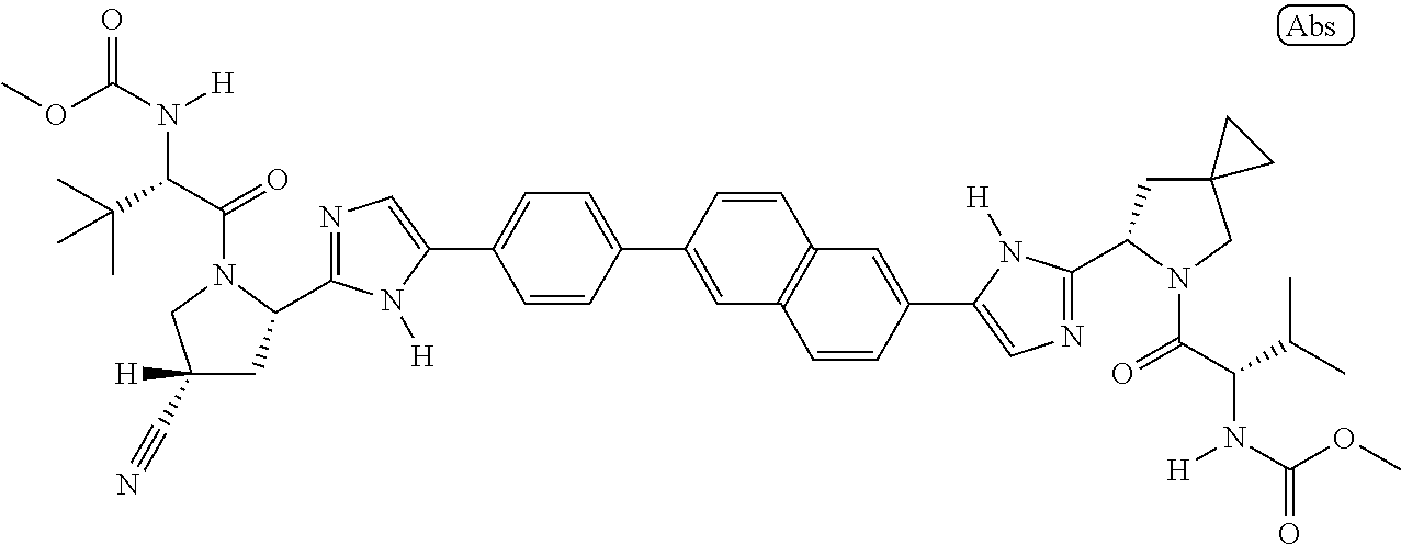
C1=CC(C2=CC3=C(C=C(C4=CN=C(C5CC6(CN5C(=O)C(C(C)C)N([H])C(=O)OC)CC6)N4[H])C=C3)C=C2)=CC=C1C1=CN=C(C2CC([H])(C#N)CN2C(=O)C(N([H])C(=O)OC)C(C)(C)C)N1[H]
